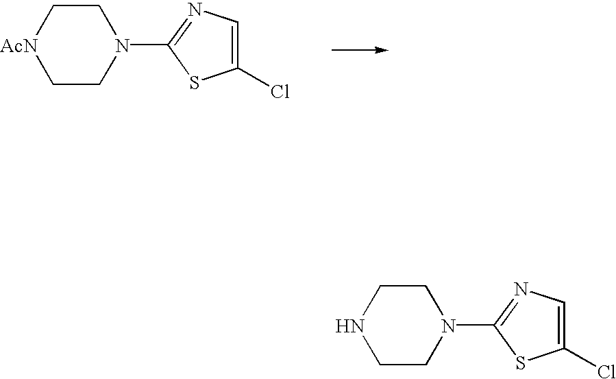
C1CNCCN1C1=NC=C(Cl)S1.C1C[AcN]CCN1C1=NC=C(Cl)S1
